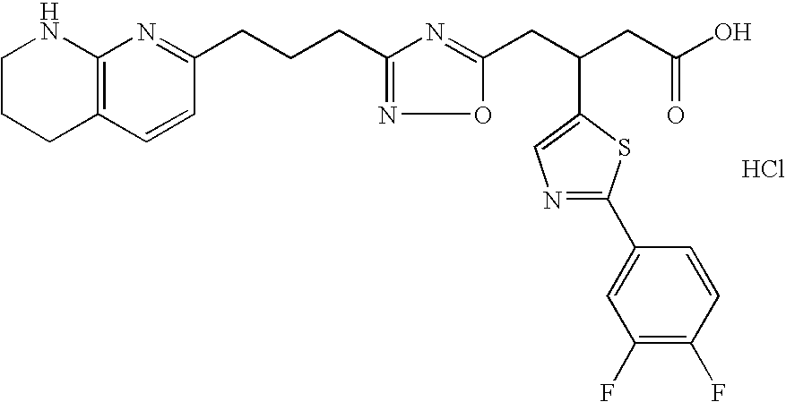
Cl.C1CCC2=C(N1)N=C(CCCC1=NOC(CC(CC(O)=O)C3=CN=C(C4=CC(F)=C(F)C=C4)S3)=N1)C=C2
